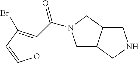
C1C2C(CN1C(=O)C1=C(Br)C=CO1)CNC2
